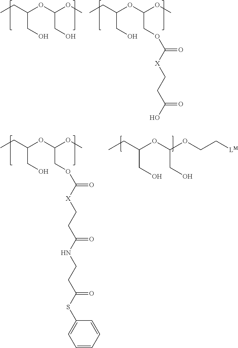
CCC(OC(OC)CO)CO.CCC(OC(OC)COC([X]CCC(O)=O)=O)CO.CCC(OC(OCC[LM])CO)CO.CCC(OC(OC)COC(=O)[X]CCC(NCCC(SC1=CC=CC=C1)=O)=O)CO
